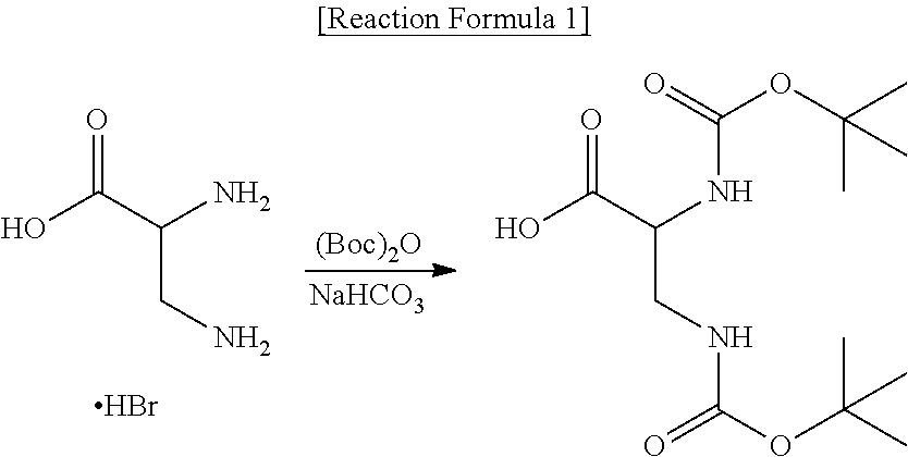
OC(=O)C(N)CN.Br.[(Boc)2O].[NaHCO3].OC(=O)C(NC(OC(C)(C)C)=O)CNC(OC(C)(C)C)=O
